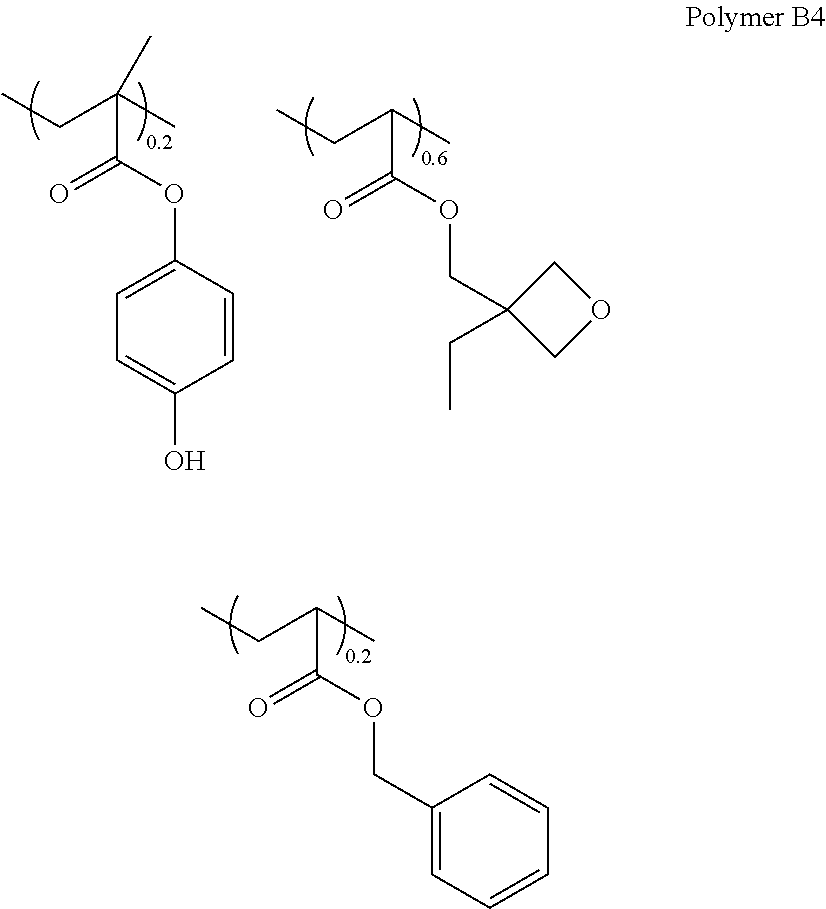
C1=C(O)C=CC(OC(C(CC)(C)C)=O)=C1.C(OC(C(CC)C)=O)C1(CC)COC1.O(C(C(CC)C)=O)CC1=CC=CC=C1
